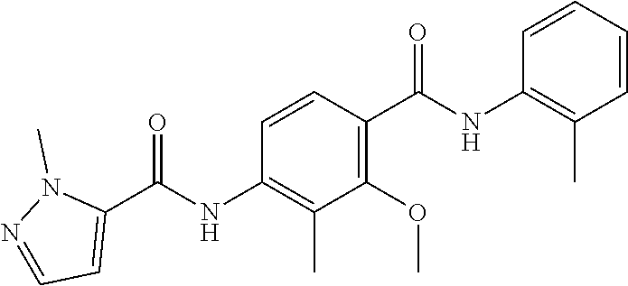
C1=CC=CC(NC(C2=C(OC)C(C)=C(NC(C3=CC=NN3C)=O)C=C2)=O)=C1C
